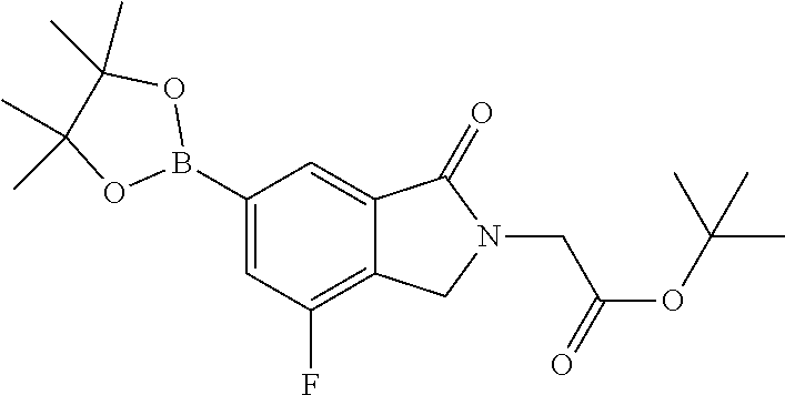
C1(B2OC(C)(C)C(C)(C)O2)=CC(F)=C2C(=C1)C(=O)N(CC(OC(C)(C)C)=O)C2
